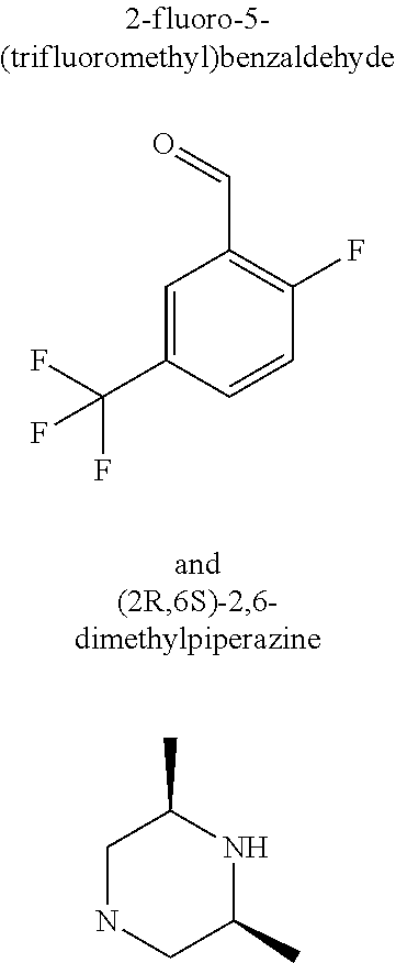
FC(C1=CC(C=O)=C(F)C=C1)(F)F.C1NCC(C)NC1C
